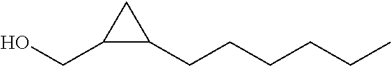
OCC1C(CCCCCC)C1
